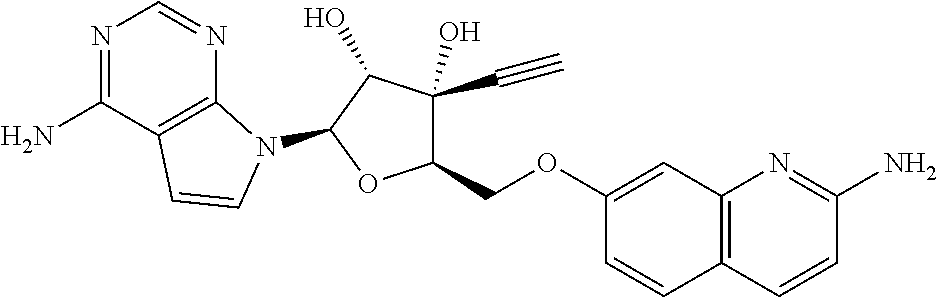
N1=C(N)C2=C(N=C1)N(C1C(O)C(O)(C#C)C(COC3=CC4=C(C=C3)C=CC(N)=N4)O1)C=C2
